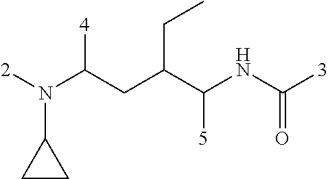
[2]N(C(CC(C(NC([3])=O)[5])CC)[4])C1CC1
